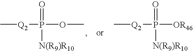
C[Q2]P(OC)(=O)[N(R9)R10].C[Q2]P([OR46])(=O)[N(R9)R10]
